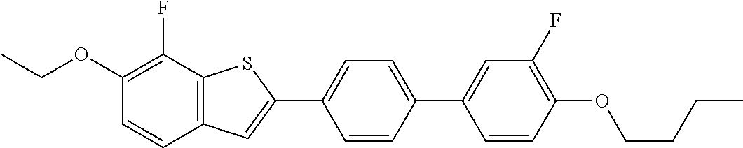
CCOC1=C(F)C2=C(C=C1)C=C(C1=CC=C(C3=CC(F)=C(OCCCC)C=C3)C=C1)S2
